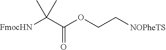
[FmocHN]C(C(OCC[NOPheTS])=O)(C)C
